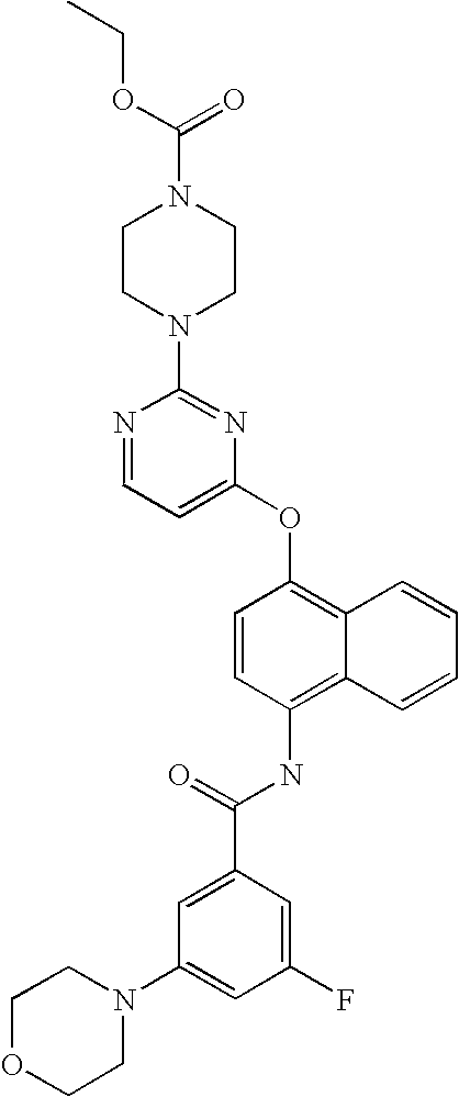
N1=CC=C(OC2=C3C(=C(NC(C4=CC(N5CCOCC5)=CC(F)=C4)=O)C=C2)C=CC=C3)N=C1N1CCN(C(OCC)=O)CC1
